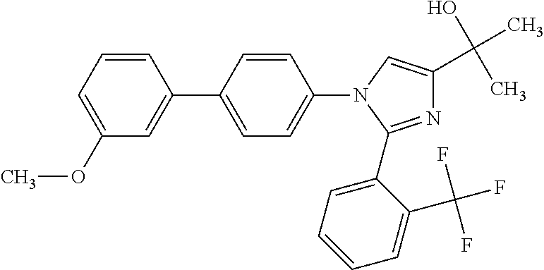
C1(OC)=CC=CC(C2=CC=C(N3C(C4=CC=CC=C4C(F)(F)F)=NC(C(O)(C)C)=C3)C=C2)=C1
